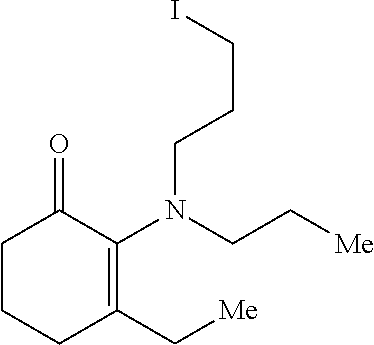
C1CCC(C[Me])=C(N(CCCI)CC[Me])C1=O
